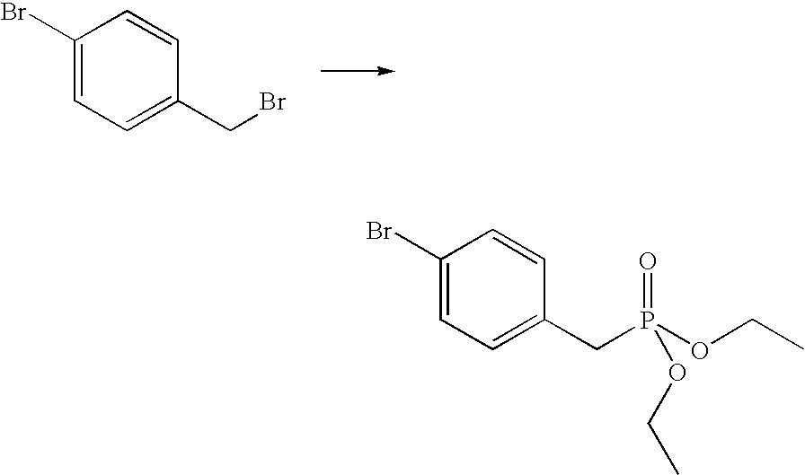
C1(Br)=CC=C(CBr)C=C1.C1(Br)=CC=C(CP(=O)(OCC)OCC)C=C1
